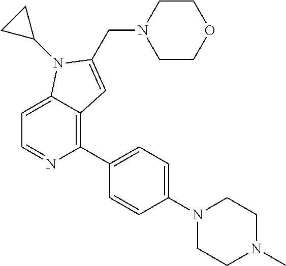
C1=C2C(=C(C3=CC=C(N4CCN(C)CC4)C=C3)N=C1)C=C(CN1CCOCC1)N2C1CC1
